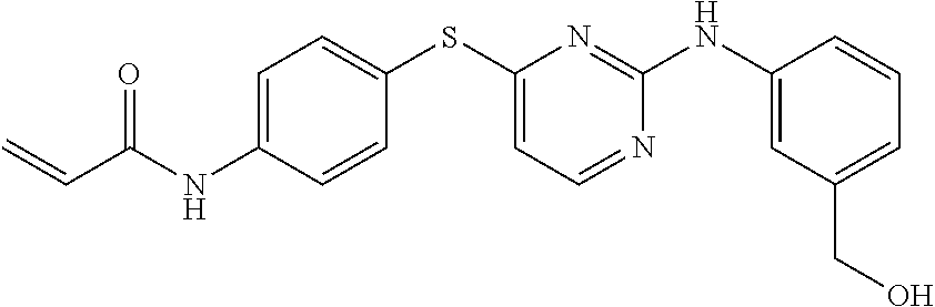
C1=C(NC(C=C)=O)C=CC(SC2=CC=NC(NC3=CC(CO)=CC=C3)=N2)=C1
